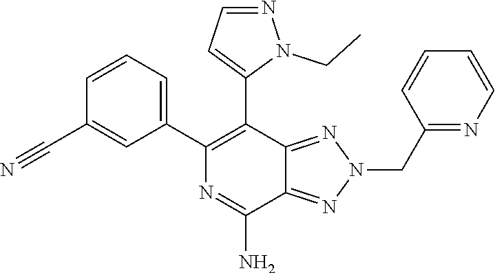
C1=CC=C(C2=C(C3=CC=NN3CC)C3=NN(CC4=NC=CC=C4)N=C3C(N)=N2)C=C1C#N
